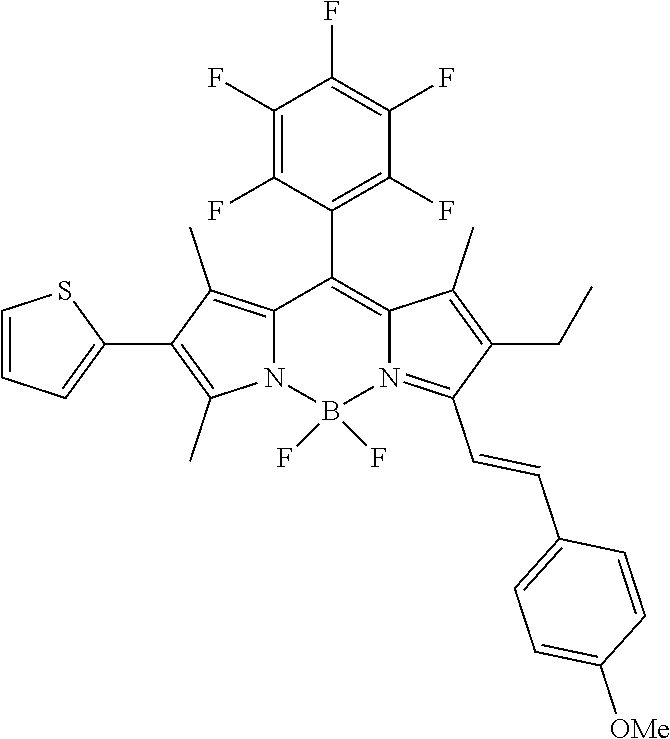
C12=C(C)C(C3=CC=CS3)=C(C)N1B(F)(F)N1=C(C=CC3=CC=C([OMe])C=C3)C(CC)=C(C)C1=C2C1=C(F)C(F)=C(F)C(F)=C1F
